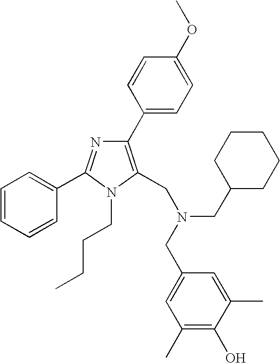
C1(C2=C(CN(CC3=CC(C)=C(O)C(C)=C3)CC3CCCCC3)N(CCCC)C(C3=CC=CC=C3)=N2)=CC=C(OC)C=C1
